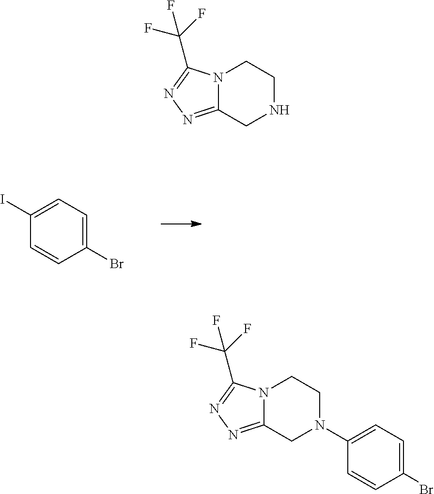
N12C(=NN=C1C(F)(F)F)CNCC2.IC1=CC=C(Br)C=C1.N12C(=NN=C1C(F)(F)F)CN(C1=CC=C(Br)C=C1)CC2
